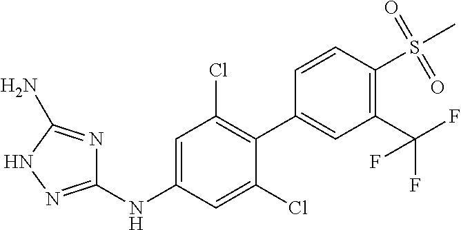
C1=CC(S(C)(=O)=O)=C(C(F)(F)F)C=C1C1=C(Cl)C=C(NC2=NNC(N)=N2)C=C1Cl
